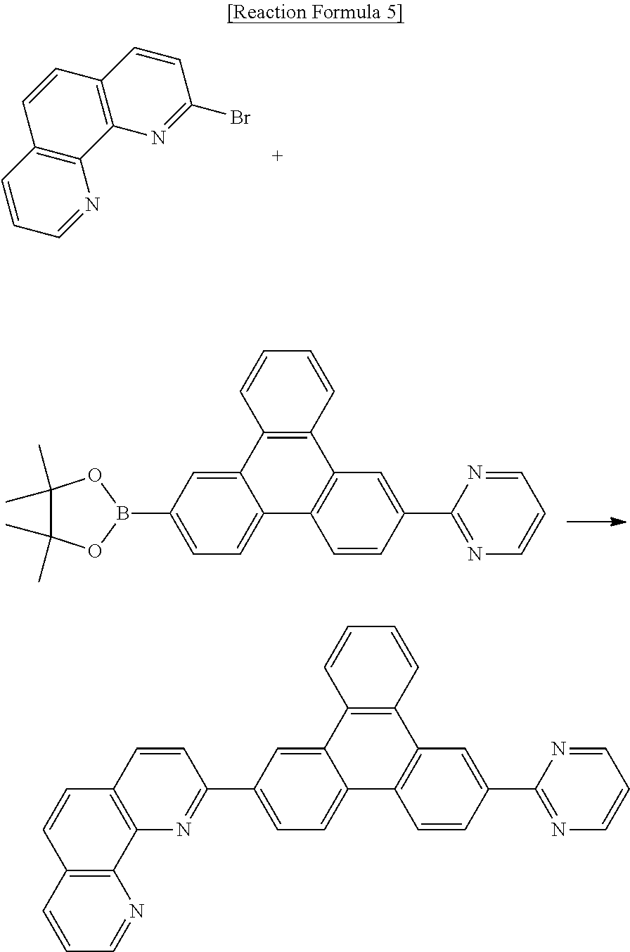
C12=C(C=CC(C3=NC=CC=N3)=C1)C1=CC=C(B3OC(C)(C)C(C)(C)O3)C=C1C1=C2C=CC=C1.C12=C(N=C(Br)C=C1)C1=C(C=C2)C=CC=N1.C1=C2C3=C(C4=C(C2=CC=C1C1=NC2=C(C=C1)C=CC1=C2N=CC=C1)C=CC(C1=NC=CC=N1)=C4)C=CC=C3
